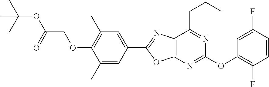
C12=C(N=C(OC3=C(F)C=CC(F)=C3)N=C1CCC)OC(C1=CC(C)=C(OCC(=O)OC(C)(C)C)C(C)=C1)=N2
